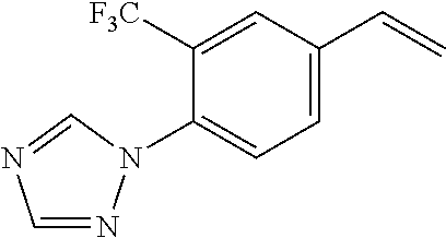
C1=NN(C2=CC=C(C=C)C=C2[F3C])C=N1
